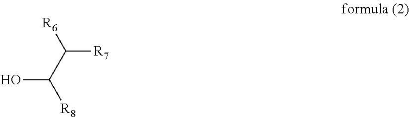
OC(C([R7])[R6])[R8]
